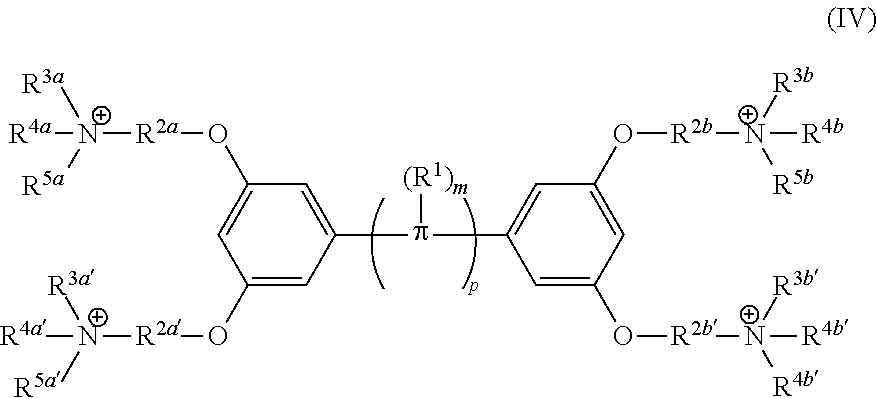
C1(O[R2a][N+]([R3a])([R5a])[R4a])=CC(O[R2a][N+]([R4a])([R3a])[R5a])=CC(p(C2=CC(O[R2b][N+]([R4b])([R5b])[R3b])=CC(O[R2b][N+]([R4b])([R3b])[R4b])=C2)[(R1)m])=C1
